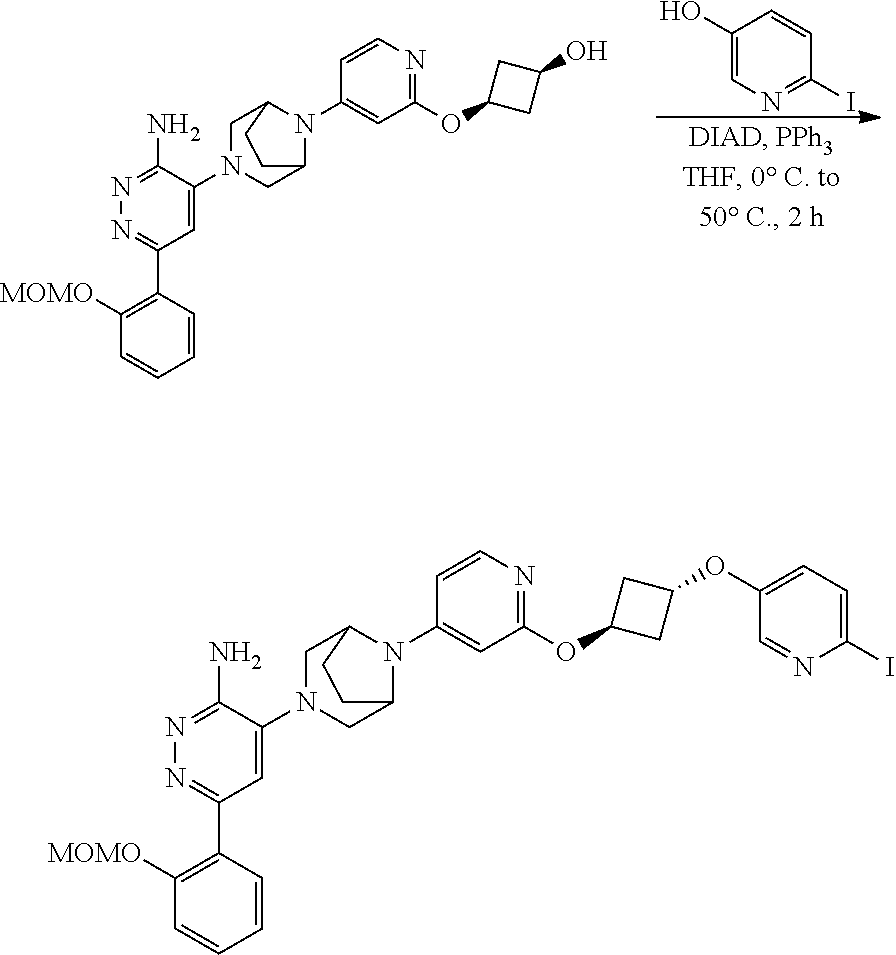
C1N(C2=CC(C3=C([MOMO])C=CC=C3)=NN=C2N)CC2N(C3=CC(OC4CC(OC5=CC=C(I)N=C5)C4)=NC=C3)C1CC2.C1N(C2=CC(C3=C([MOMO])C=CC=C3)=NN=C2N)CC2N(C3=CC(OC4CC(O)C4)=NC=C3)C1CC2.C1(O)=CN=C(I)C=C1
